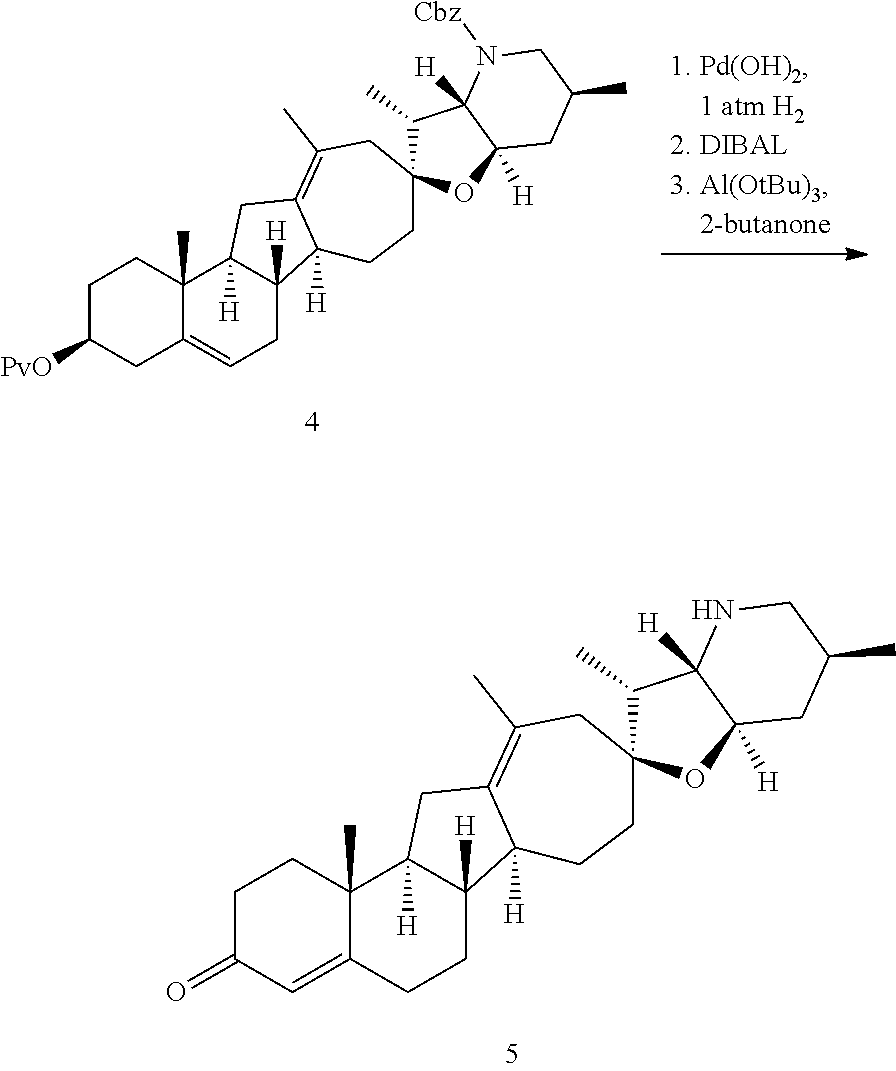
C1C(=O)C=C2C(C)(C1)C1([H])C([H])(CC2)C2([H])C(=C(C)CC3(C(C)C4([H])C([H])(O3)CC(C)CN4)CC2)C1.C1C([PvO])CC2=CCC3([H])C([H])(C2(C)C1)CC1=C(C)CC2(C(C)C4([H])C([H])(O2)CC(C)CN4[Cbz])CCC31[H]
